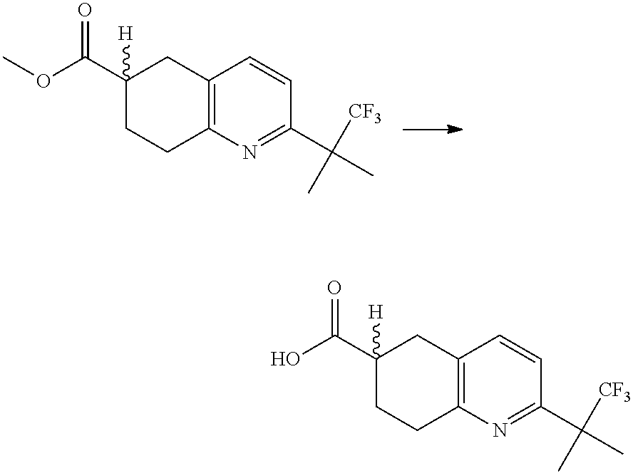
C12=C(N=C(C(C)([CF3])C)C=C1)CCC(C(OC)=O)([H])C2.C12=C(N=C(C(C)([CF3])C)C=C1)CCC(C(O)=O)([H])C2
